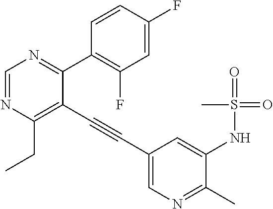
C1(NS(=O)(=O)C)=CC(C#CC2=C(CC)N=CN=C2C2=C(F)C=C(F)C=C2)=CN=C1C
